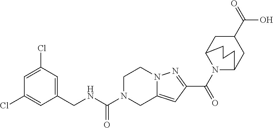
C1=C(Cl)C=C(CNC(N2CC3=CC(C(=O)N4C5CC(C(O)=O)CC4CCC5)=NN3CC2)=O)C=C1Cl
